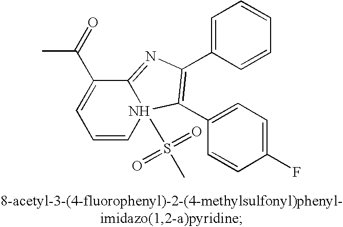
C1=CN2(S(C)(=O)=O)C(=NC(C3=CC=CC=C3)=C2C2=CC=C(F)C=C2)C(C(=O)C)=C1
